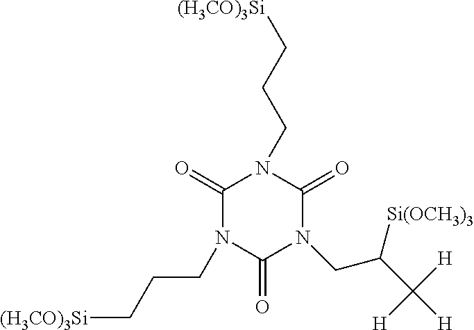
C1(=O)N(CCC[(H3CO)3Si])C(=O)N(CC(C([H])([H])[H])[Si(OCH3)3])C(=O)N1CCC[(H3CO)3Si]
